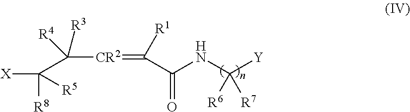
[X]C(C([CR2]=C([R1])C(NC([Y])([R6])[R7])=O)([R3])[R4])([R8])[R5]
